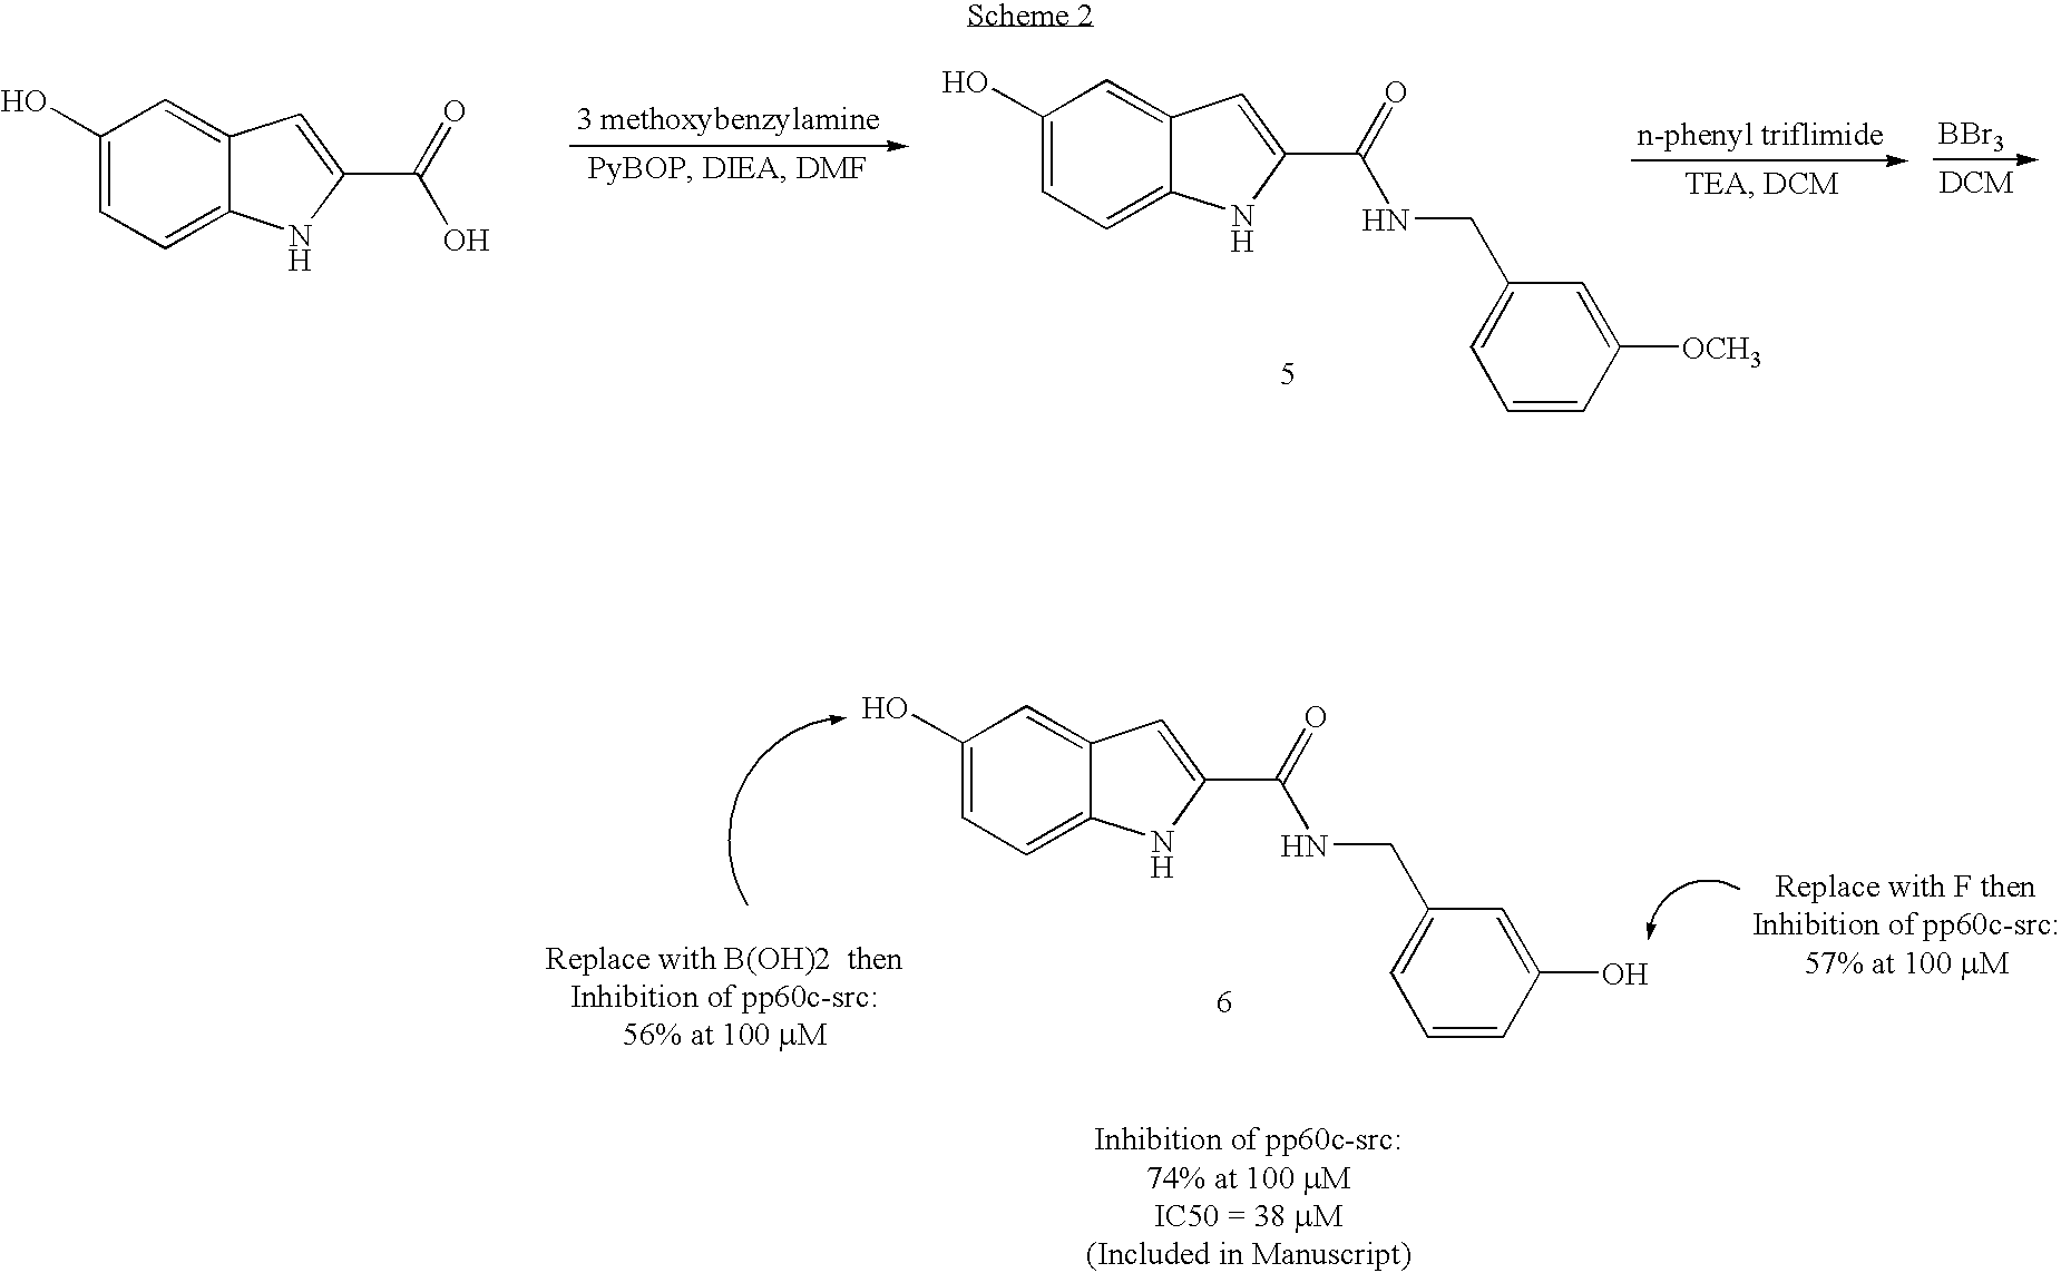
C1(O)=CC=C2C(=C1)C=C(C(=O)O)N2.C1(O)=CC=C2C(=C1)C=C(C(=O)NCC1=CC=CC([OCH3])=C1)N2.[BBr3].C1(O)=CC=C2C(=C1)C=C(C(=O)NCC1=CC=CC(O)=C1)N2
